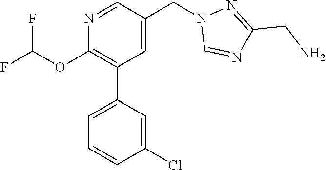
N1=CC(CN2C=NC(CN)=N2)=CC(C2=CC=CC(Cl)=C2)=C1OC(F)F
